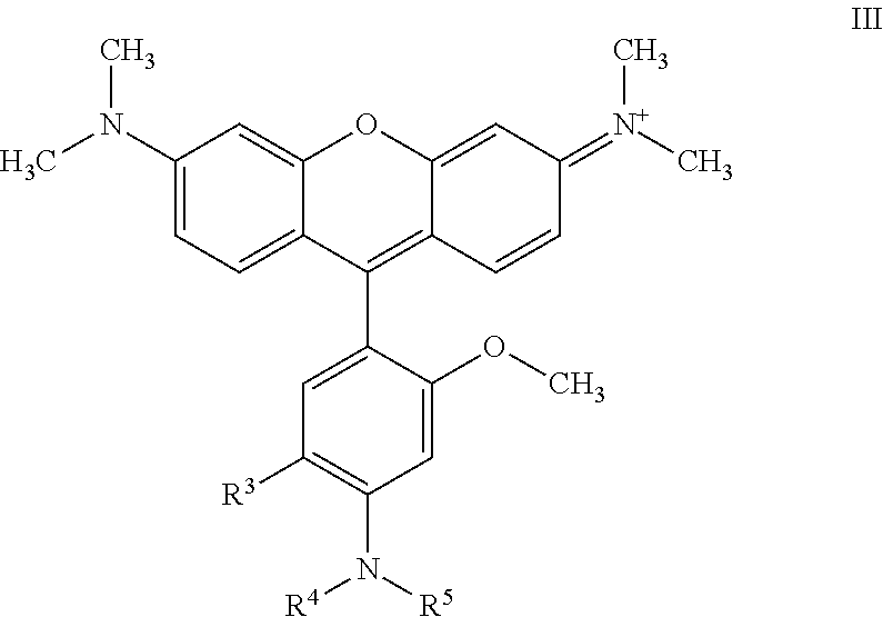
C1=C2C(=CC=C1N(C)C)C(C1=CC([R3])=C(N([R4])[R5])C=C1OC)=C1C(=CC(=[N+](C)C)C=C1)O2
